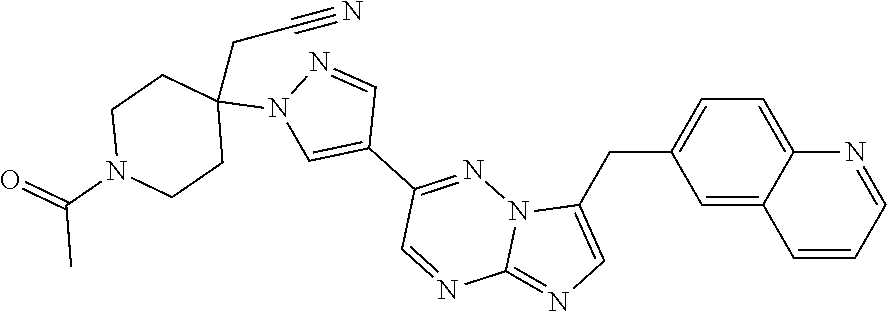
C(C1=CC=C2C(=C1)C=CC=N2)C1=CN=C2N1N=C(C1=CN(C3(CC#N)CCN(C(=O)C)CC3)N=C1)C=N2
